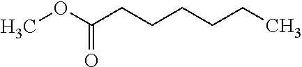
COC(CCCCCC)=O
